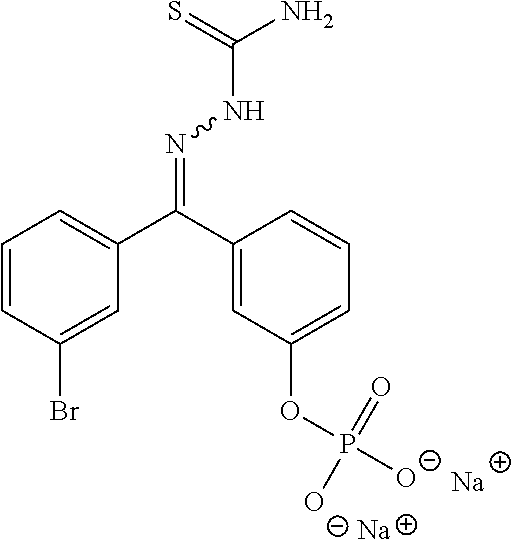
C1=CC(Br)=CC(C(C2=CC(OP([O-])(=O)[O-])=CC=C2)=NNC(N)=S)=C1.[Na].[Na]
